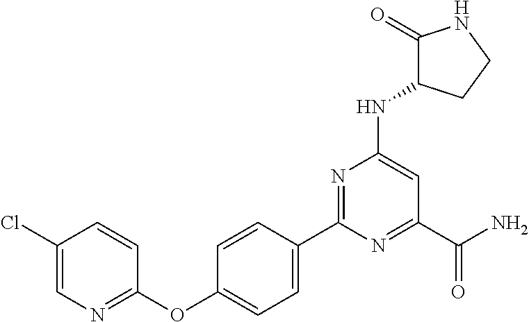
C1=CC(C2=NC(NC3C(=O)NCC3)=CC(C(N)=O)=N2)=CC=C1OC1=NC=C(Cl)C=C1
